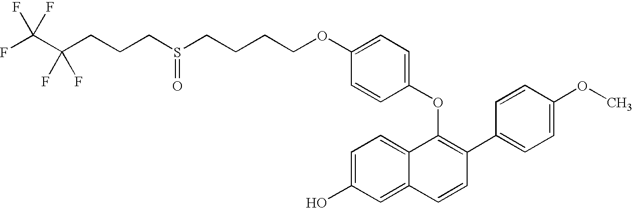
FC(C(CCCS(CCCCOC1=CC=C(OC2=C(C3=CC=C(OC)C=C3)C=CC3=CC(O)=CC=C23)C=C1)=O)(F)F)(F)F
